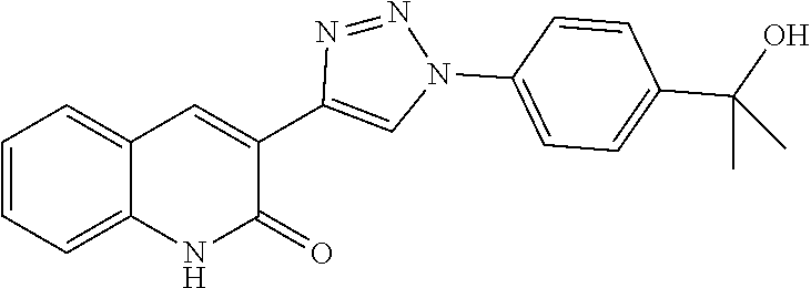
C1=CC=C2C(=C1)C=C(C1=CN(C3=CC=C(C(O)(C)C)C=C3)N=N1)C(=O)N2
